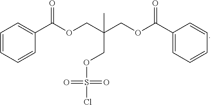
C(OC(=O)C1=CC=CC=C1)C(COS(Cl)(=O)=O)(C)COC(=O)C1=CC=CC=C1
